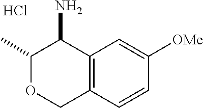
C12=C(C=C([OMe])C=C1)C(N)C(C)OC2.Cl
